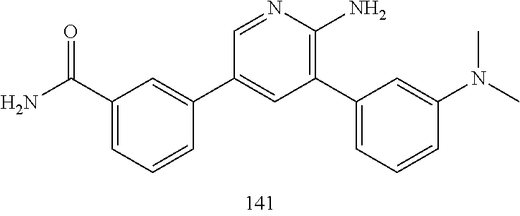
CN(C1=CC(C2=C(N)N=CC(C3=CC(C(N)=O)=CC=C3)=C2)=CC=C1)C
